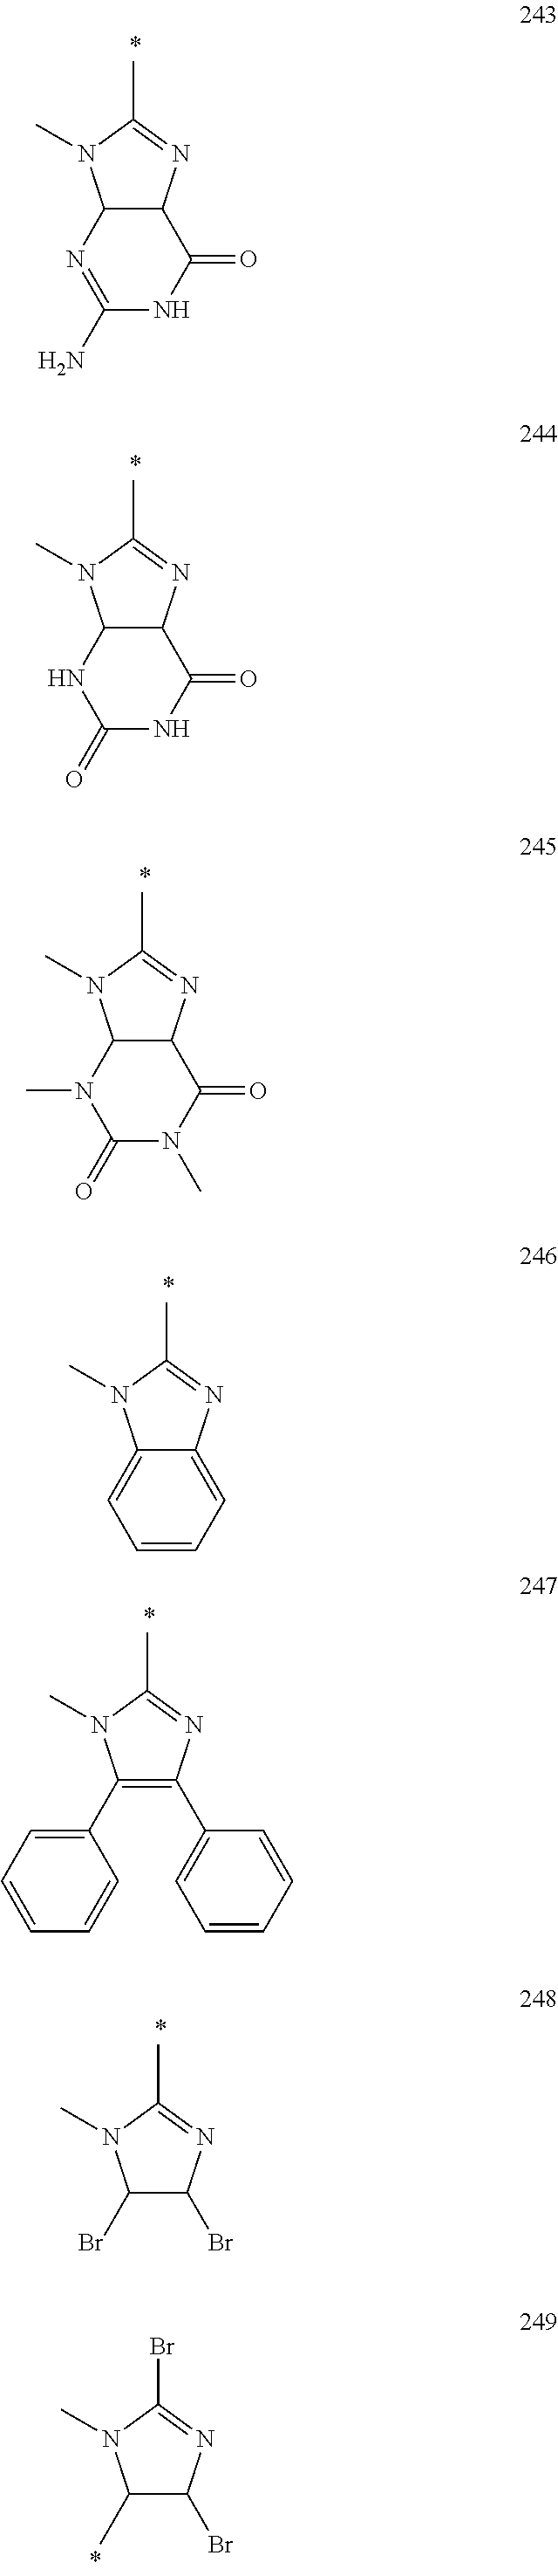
C12C(N=C(N)NC1=O)N(C)C(C)=N2.C12C(NC(=O)NC1=O)N(C)C(C)=N2.C12C(N(C)C(=O)N(C)C1=O)N(C)C(C)=N2.C12=CC=CC=C1N(C)C(C)=N2.C1(C2=CC=CC=C2)=C(C2=CC=CC=C2)N(C)C(C)=N1.C1(Br)C(Br)N(C)C(C)=N1.C1(Br)C(C)N(C)C(Br)=N1
